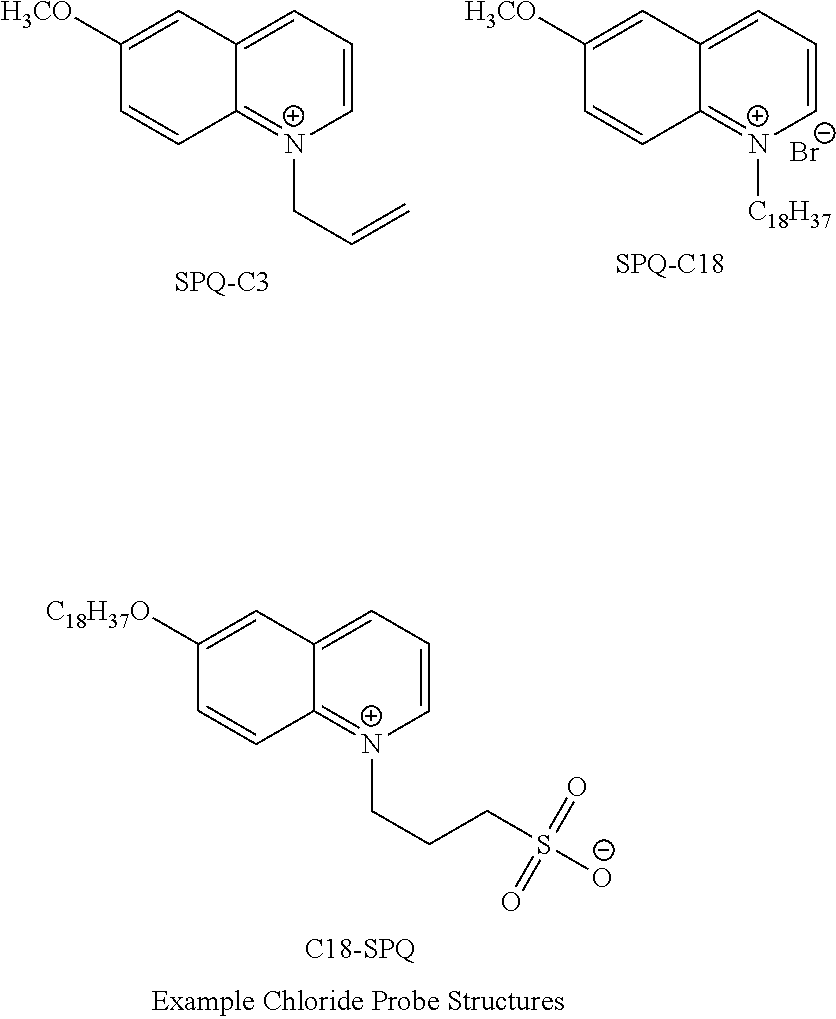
C1([H3CO])=CC2=CC=C[N+](CC=C)=C2C=C1.[Br-].C1([H3CO])=CC2=CC=C[N+]([C18H37])=C2C=C1.C1([C18H37O])=CC2=CC=C[N+](CCCS([O-])(=O)=O)=C2C=C1
